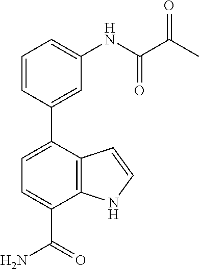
C1(C2=CC(NC(C(C)=O)=O)=CC=C2)=CC=C(C(N)=O)C2=C1C=CN2
